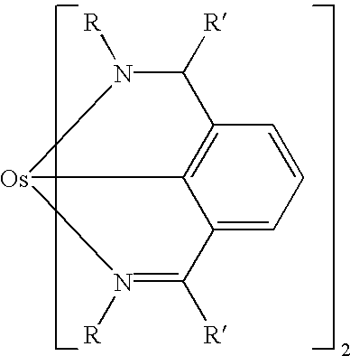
C12=C3C(=CC=C1)C([R])=N([R])[Os]3N([R])C2[R]
